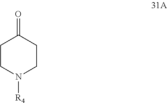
C1CN([R4])CCC1=O
